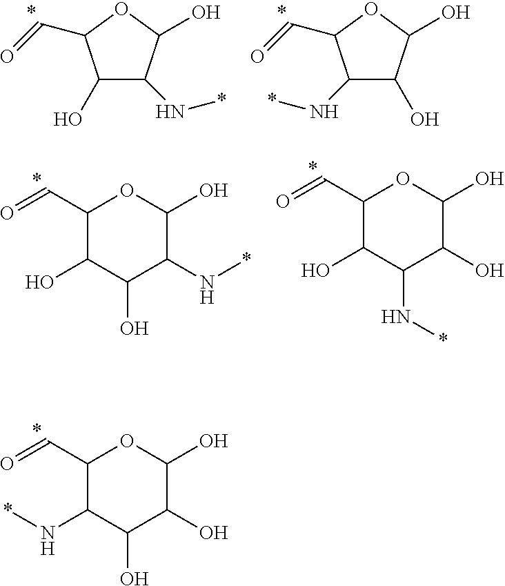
C1(O)C(N*)C(O)OC1C=O.C1(N*)C(O)C(O)OC1C=O.C1(C=O)C(O)C(O)C(N*)C(O)O1.C1(C=O)C(O)C(N*)C(O)C(O)O1.C1(C=O)C(N*)C(O)C(O)C(O)O1
